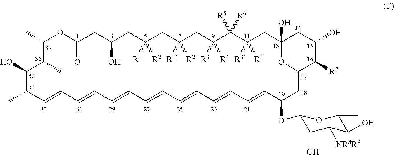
CC1OC(=O)CC(O)CC([R1])([R2])CC([R1])([R2])CC([R3])([R4])C([R5])([R6])C([R3])([R4])CC2(O)CC(O)C([R7])C(CC(OC3C(O)C([NR8R9])C(O)C(C)O3)C=CC=CC=CC=CC=CC=CC=CC(C)C(O)C1C)O2
